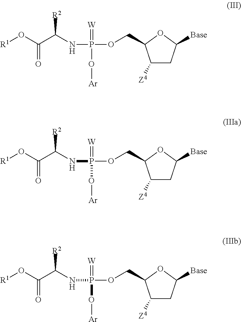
[R1]OC(=O)C(NP(=[W])(OCC1C([Z4])CC([Base])O1)O[Ar])[R2].[R1]OC(=O)C(NP(=[W])(OCC1C([Z4])CC([Base])O1)O[Ar])[R2].[R1]OC(=O)C(NP(=[W])(OCC1C([Z4])CC([Base])O1)O[Ar])[R2]
